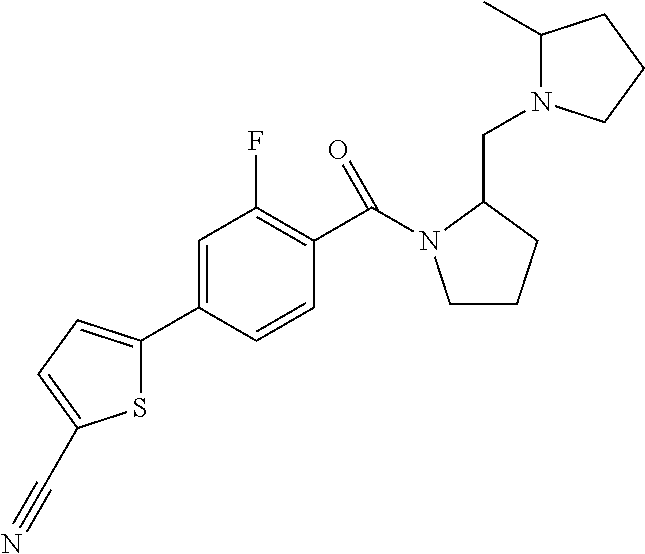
S1C(C2=CC(F)=C(C(N3CCCC3CN3C(C)CCC3)=O)C=C2)=CC=C1C#N
